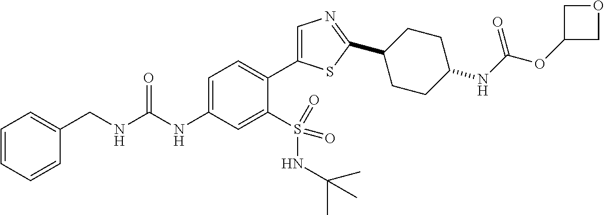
C1(CNC(NC2=CC=C(C3=CN=C(C4CCC(NC(OC5COC5)=O)CC4)S3)C(S(=O)(NC(C)(C)C)=O)=C2)=O)=CC=CC=C1
